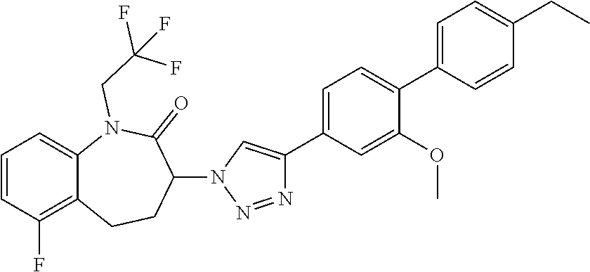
C1=C2C(=C(F)C=C1)CCC(N1C=C(C3=CC=C(C4=CC=C(CC)C=C4)C(OC)=C3)N=N1)C(=O)N2CC(F)(F)F
